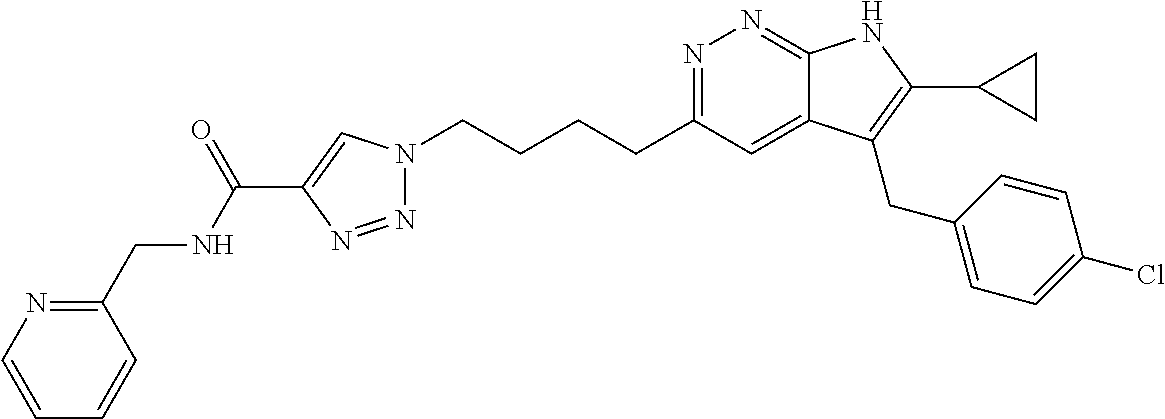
N1=C(CCCCN2N=NC(C(NCC3=NC=CC=C3)=O)=C2)C=C2C(=N1)NC(C1CC1)=C2CC1=CC=C(Cl)C=C1
